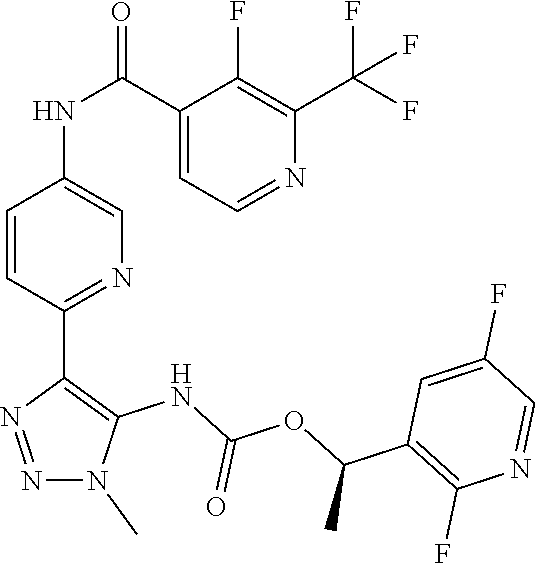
C1(NC(C2=CC=NC(C(F)(F)F)=C2F)=O)=CN=C(C2=C(NC(OC(C3=C(F)N=CC(F)=C3)C)=O)N(C)N=N2)C=C1
